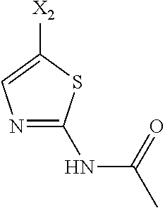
N1=C(NC(C)=O)SC([X2])=C1
